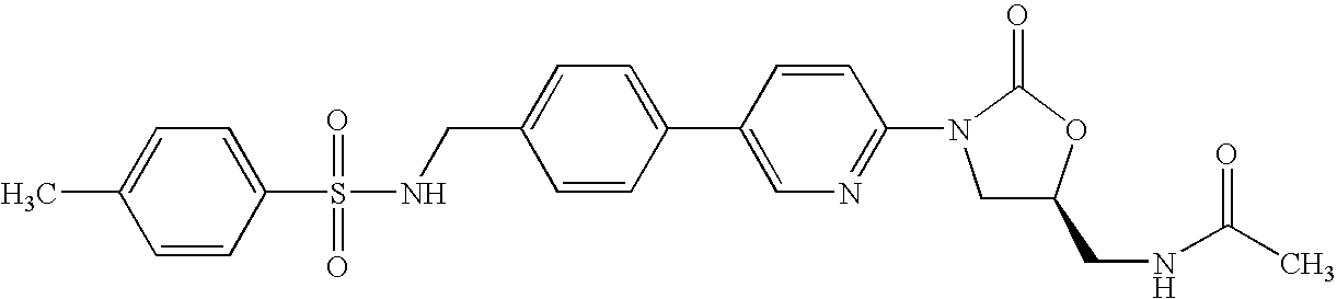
C1(CNS(=O)(=O)C2=CC=C(C)C=C2)=CC=C(C2=CN=C(N3C(=O)OC(CNC(C)=O)C3)C=C2)C=C1
